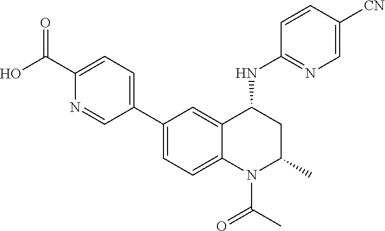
C1(C2=CC=C(C(O)=O)N=C2)=CC=C2C(=C1)C(NC1=NC=C([CN])C=C1)CC(C)N2C(C)=O
